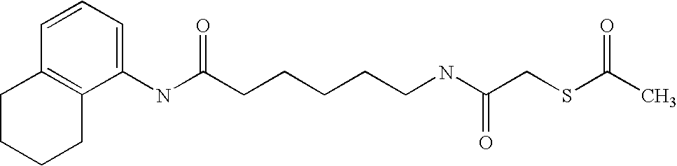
C1=CC=C(NC(CCCCCNC(CSC(C)=O)=O)=O)C2=C1CCCC2
